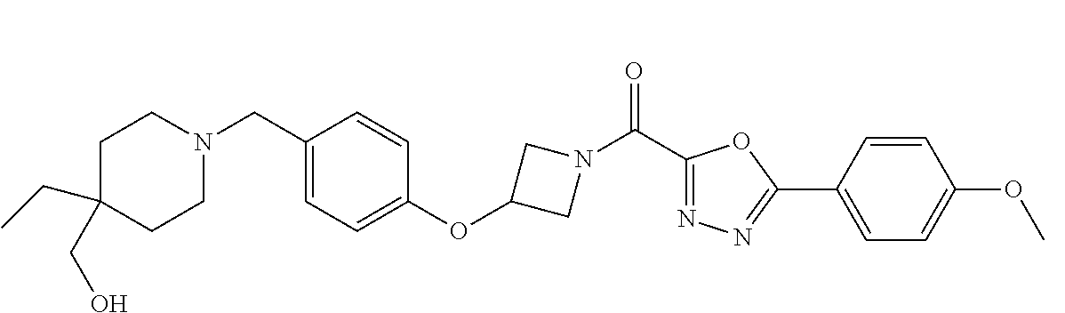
C1(CN2CCC(CC)(CO)CC2)=CC=C(OC2CN(C(C3=NN=C(C4=CC=C(OC)C=C4)O3)=O)C2)C=C1
